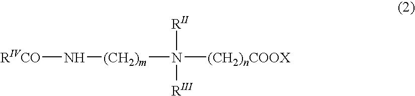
[(CH2)m](N([(CH2)nCOOX])([RII])[RIII])N[RIVCO]
